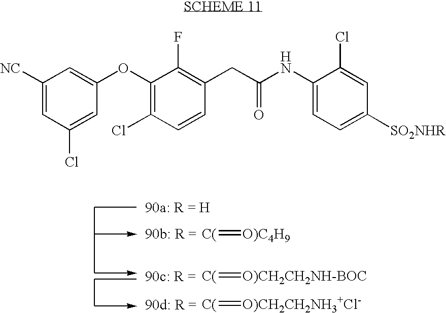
C1([NC])=CC(Cl)=CC(OC2=C(Cl)C=CC(CC(NC3=CC=C([SO2NHR])C=C3Cl)=O)=C2F)=C1.[C(]=[O)C4H9].[C(]=[O)CH2CH2NH-BOC].[C(]=[O)CH2CH2NH3+Cl-]
